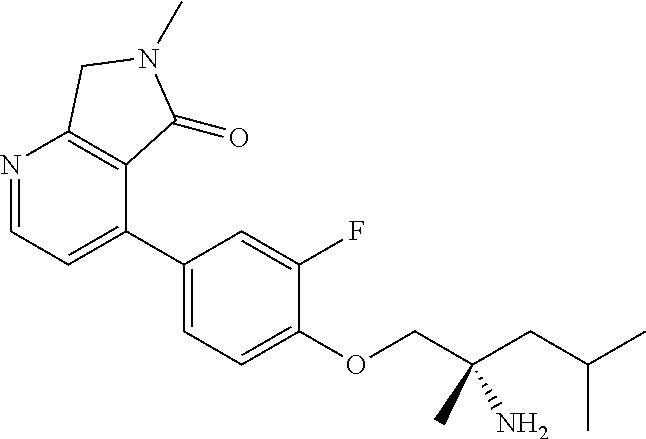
C1(C2=CC=NC3=C2C(=O)N(C)C3)=CC=C(OCC(CC(C)C)(N)C)C(F)=C1
